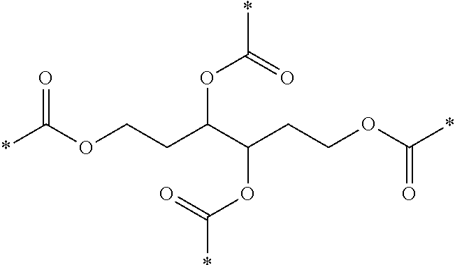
*C(OCCC(OC(*)=O)C(CCOC(*)=O)OC(*)=O)=O
